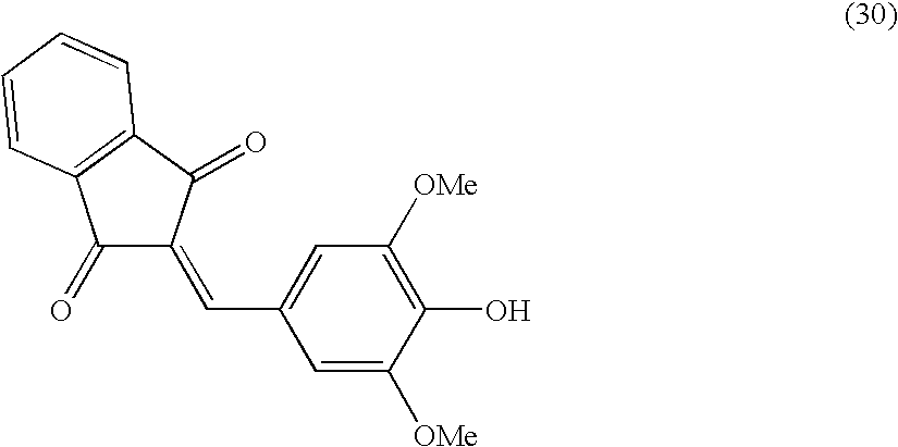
C1(=O)C(=CC2=CC([OMe])=C(O)C([OMe])=C2)C(=O)C2=C1C=CC=C2
